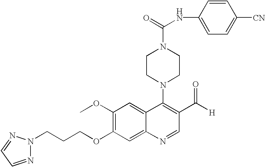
N1(CCCOC2=C(OC)C=C3C(=C2)N=CC(C([H])=O)=C3N2CCN(C(NC3=CC=C([CN])C=C3)=O)CC2)N=CC=N1
